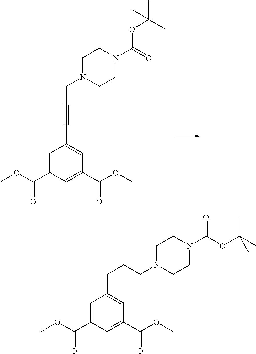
C1=C(C(OC)=O)C=C(C(OC)=O)C=C1C#CCN1CCN(C(OC(C)(C)C)=O)CC1.C1=C(C(OC)=O)C=C(C(OC)=O)C=C1CCCN1CCN(C(=O)OC(C)(C)C)CC1
